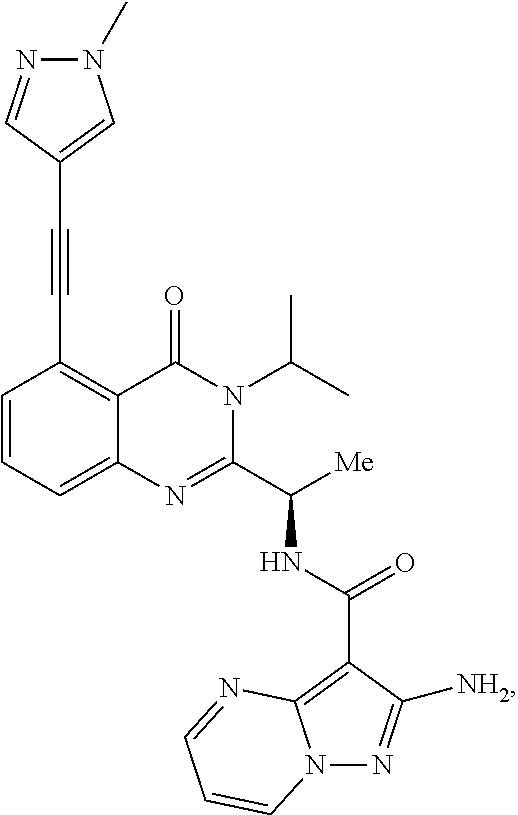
C1(C#CC2=CN(C)N=C2)=C2C(=CC=C1)N=C(C([Me])NC(C1=C3N(N=C1[NH2])C=CC=N3)=O)N(C(C)C)C2=O
